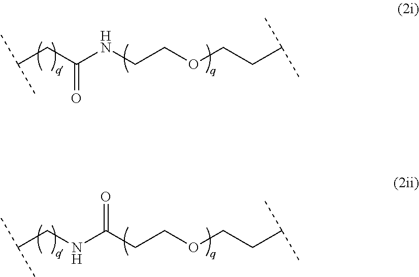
C(CC(NCCOCCC(C)C)=O)(C)C.C(CNC(CCOCCC(C)C)=O)(C)C
